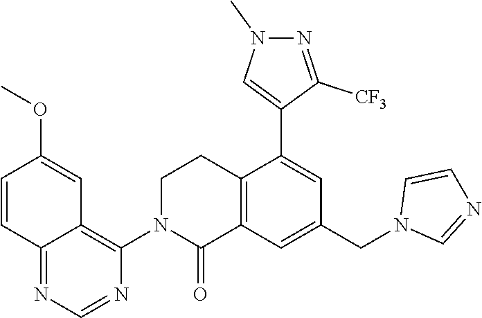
C12=C(C=C(CN3C=NC=C3)C=C1C1=CN(C)N=C1[CF3])C(=O)N(C1=C3C(=NC=N1)C=CC(OC)=C3)CC2
